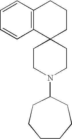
C12=C(C=CC=C1)CCCC21CCN(C2CCCCCC2)CC1
